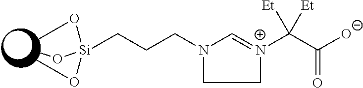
C1=[N+](C(C([O-])=O)([Et])[Et])CCN1CCC[Si](OC)(OC)OC
